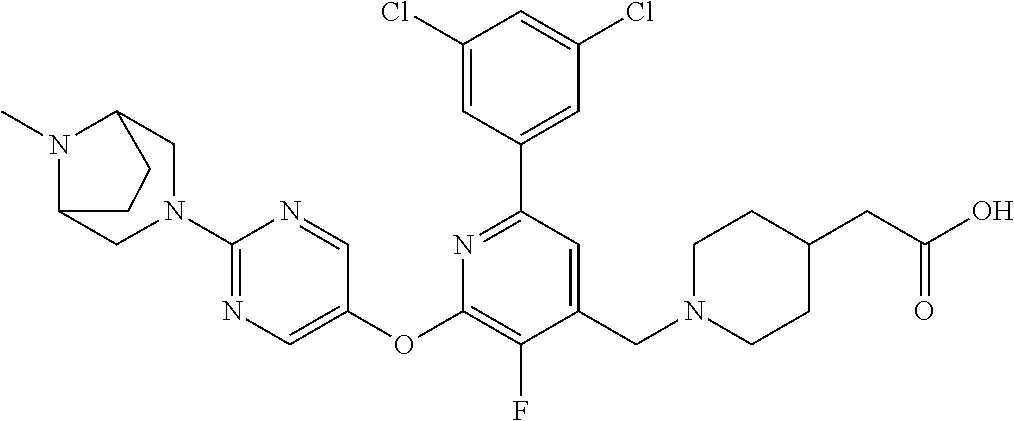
C1(Cl)=CC(C2=NC(OC3=CN=C(N4CC5N(C)C(CC5)C4)N=C3)=C(F)C(CN3CCC(CC(O)=O)CC3)=C2)=CC(Cl)=C1
